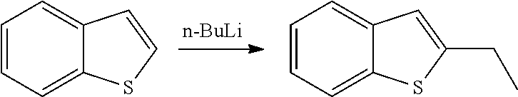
C1=CC=C2C(=C1)C=CS2.C1=CC=C2C(=C1)C=C(CC)S2.[n-BuLi]
